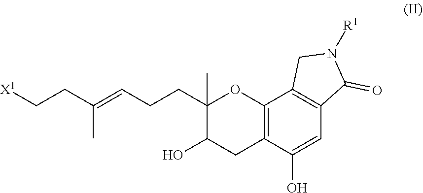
C12=C(C(O)=CC3=C1CN([R1])C3=O)CC(O)C(CCC=C(CC[X1])C)(C)O2
